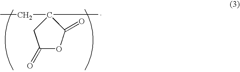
C1(=O)OC(=O)C(CC)(C)C1
